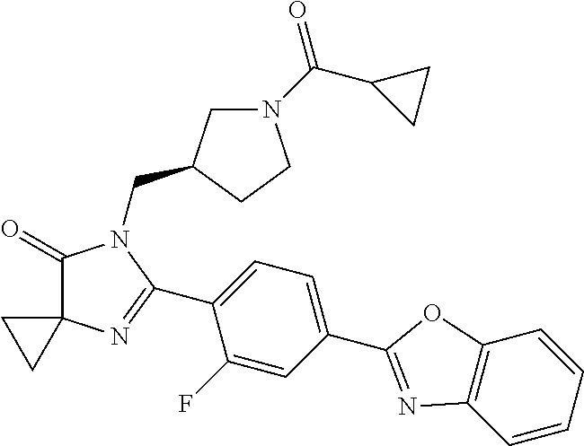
C1(=O)C2(N=C(C3=CC=C(C4=NC5=C(O4)C=CC=C5)C=C3F)N1CC1CN(C(C3CC3)=O)CC1)CC2
